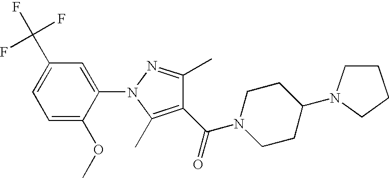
C1(C(=O)N2CCC(N3CCCC3)CC2)=C(C)N(C2=CC(C(F)(F)F)=CC=C2OC)N=C1C
